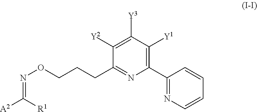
C(ON=C([A2])[R1])CCC1=NC(C2=NC=CC=C2)=C([Y1])C([Y3])=C1[Y2]
